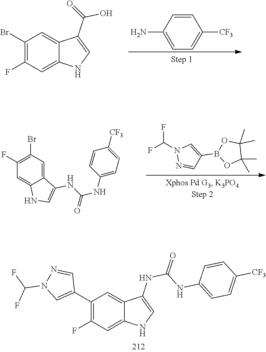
O=C(NC1=CNC2=CC(F)=C(C3=CN(C(F)F)N=C3)C=C21)NC1=CC=C([CF3])C=C1.C1=CC([CF3])=CC=C1N.C1=C2C(C(=O)O)=CNC2=CC(F)=C1Br.O1B(C2=CN(C(F)F)N=C2)OC(C)(C)C1(C)C.C1=CC([CF3])=CC=C1NC(NC1=CNC2=CC(F)=C(Br)C=C12)=O
